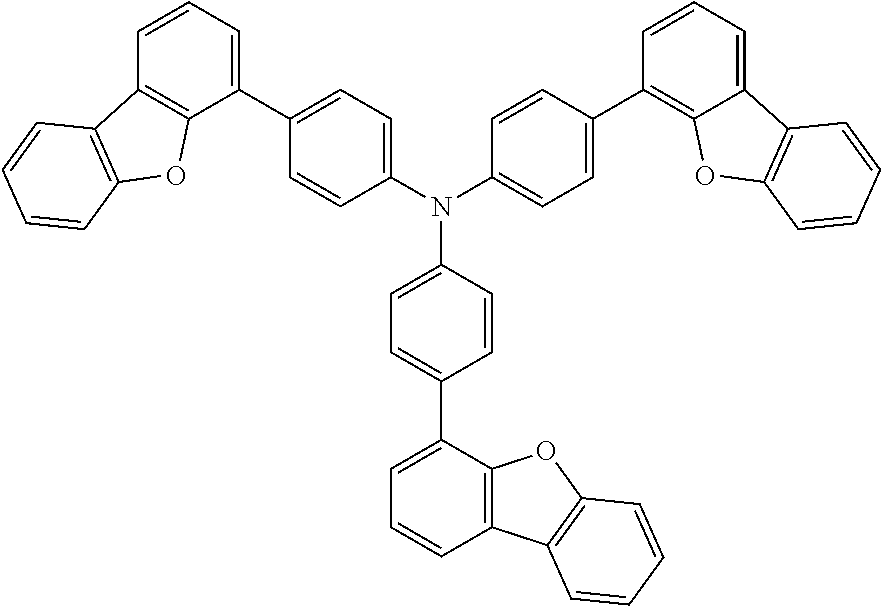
C1(C2=CC=C(N(C3=CC=C(C4=CC=CC5=C4OC4=C5C=CC=C4)C=C3)C3=CC=C(C4=C5C(=CC=C4)C4=C(O5)C=CC=C4)C=C3)C=C2)=CC=CC2=C1OC1=C2C=CC=C1
